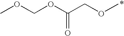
COCOC(=O)COC
